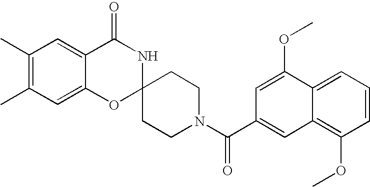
C1(C)=C(C)C=C2C(=C1)C(=O)NC1(O2)CCN(C(C2=CC3=C(OC)C=CC=C3C(OC)=C2)=O)CC1
